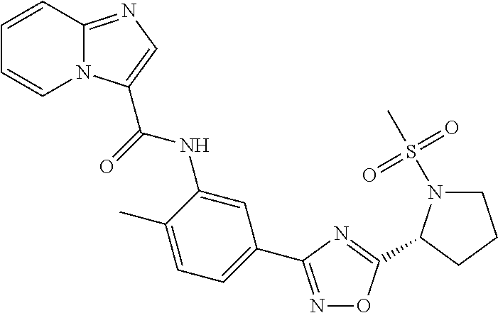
C1=CC2=NC=C(C(=O)NC3=CC(C4=NOC(C5N(S(C)(=O)=O)CCC5)=N4)=CC=C3C)N2C=C1
